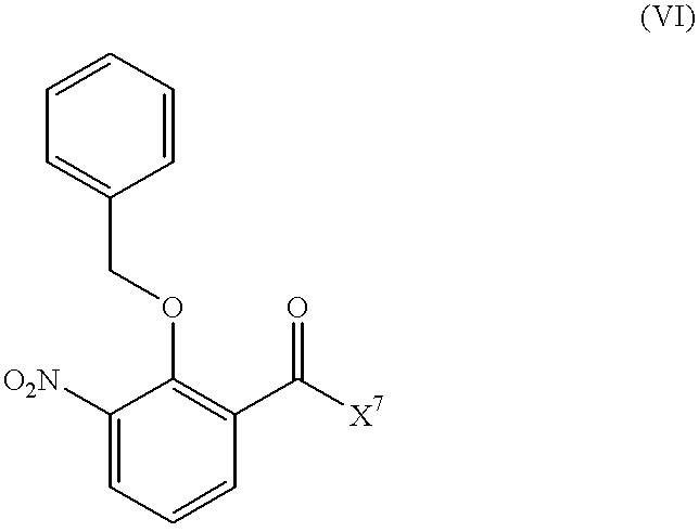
C1([O2N])=CC=CC(C([X7])=O)=C1OCC1=CC=CC=C1
